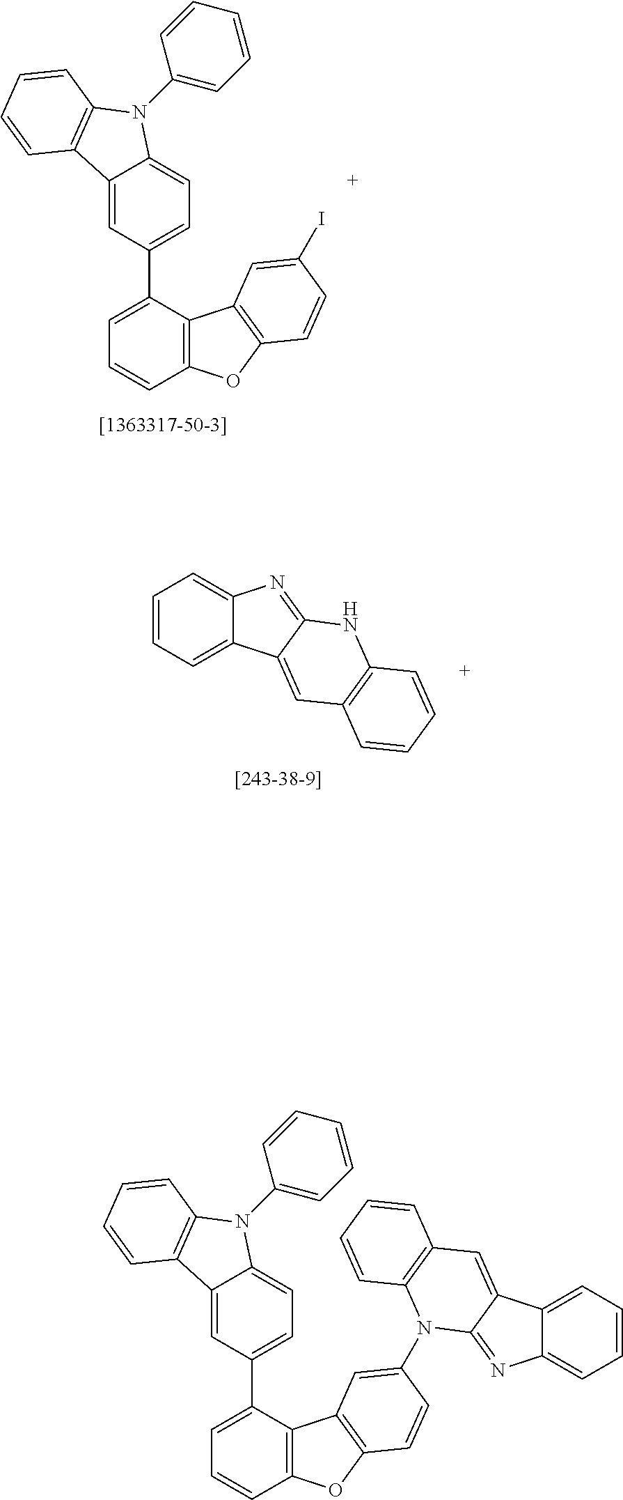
C1(C2=CC=CC3=C2C2=C(O3)C=CC(I)=C2)=CC=C2C(=C1)C1=C(N2C2=CC=CC=C2)C=CC=C1.C1=CC=C2C(=C1)N=C1C2=CC2=C(N1)C=CC=C2.C1(C2=CC=CC3=C2C2=C(O3)C=CC(N3C4=NC5=CC=CC=C5C4=CC4=C3C=CC=C4)=C2)=CC=C2C(=C1)C1=C(N2C2=CC=CC=C2)C=CC=C1
